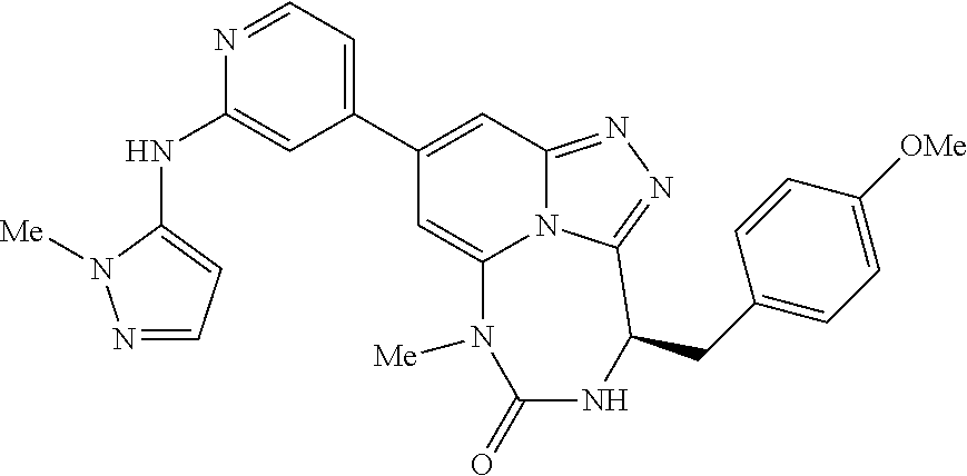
N1=CC=C(NC2=CC(C3=CC4=NN=C5N4C(=C3)N([Me])C(=O)NC5CC3=CC=C([OMe])C=C3)=CC=N2)N1[Me]
